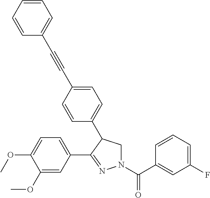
C1=C(C2=NN(C(C3=CC(F)=CC=C3)=O)CC2C2=CC=C(C#CC3=CC=CC=C3)C=C2)C=C(OC)C(OC)=C1
